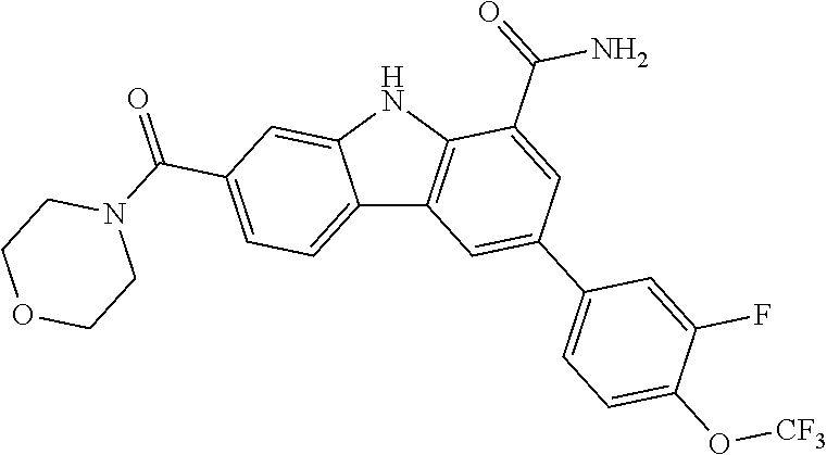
C12=CC=C(C(=O)N3CCOCC3)C=C1NC1=C2C=C(C2=CC=C(O[CF3])C(F)=C2)C=C1C(=O)N
